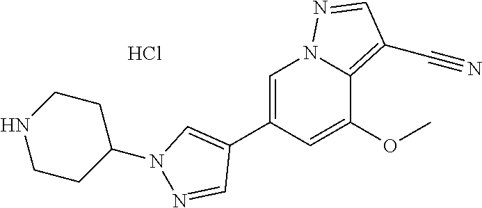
C1=C(C2=CN(C3CCNCC3)N=C2)C=C(OC)C2=C(C#N)C=NN12.Cl
